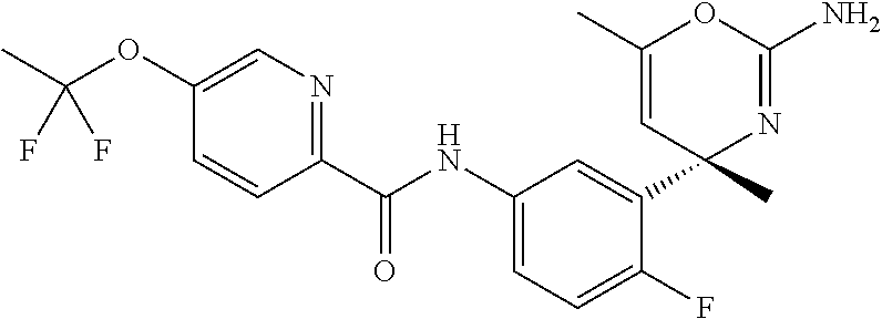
C1=C(OC(C)(F)F)C=CC(C(NC2=CC=C(F)C(C3(C)N=C(N)OC(C)=C3)=C2)=O)=N1
